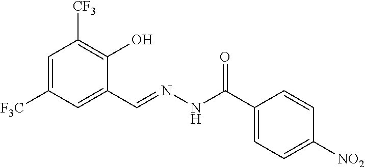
C1=C([F3C])C=C(C=NNC(C2=CC=C([NO2])C=C2)=O)C(O)=C1[CF3]
